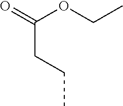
C(CCC)(OCC)=O
